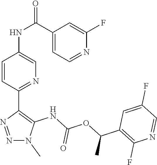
N1=NC(C2=NC=C(NC(C3=CC=NC(F)=C3)=O)C=C2)=C(NC(OC(C2=C(F)N=CC(F)=C2)C)=O)N1C
